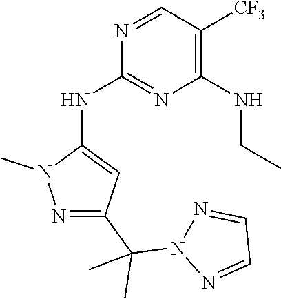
N1(C(C2=NN(C)C(NC3=NC(NCC)=C([CF3])C=N3)=C2)(C)C)N=CC=N1
